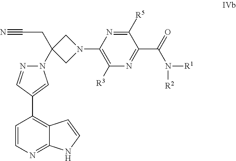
C1=CN=C2C(=C1C1=CN(C3(CC#N)CN(C4=C([R3])N=C(C(=O)N([R2])[R1])C([R5])=N4)C3)N=C1)C=CN2
